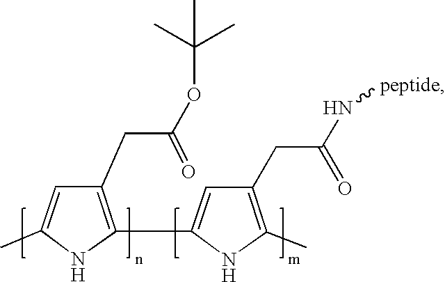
C1(C2=CC(CC(N[peptide])=O)=C(C)N2)=C(CC(OC(C)(C)C)=O)C=C(C)N1
